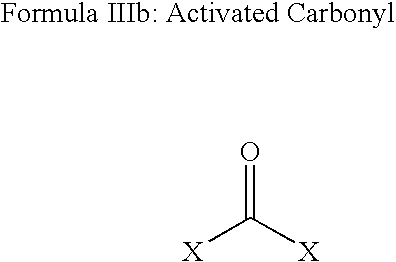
C(=O)([X])[X]
